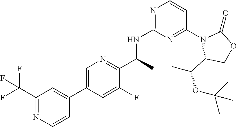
C1(C(F)(F)F)=NC=CC(C2=CN=C(C(NC3=NC=CC(N4C(C(C)OC(C)(C)C)COC4=O)=N3)C)C(F)=C2)=C1
